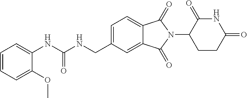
N(C(NCC1=CC=C2C(=C1)C(=O)N(C1CCC(=O)NC1=O)C2=O)=O)C1=CC=CC=C1OC
